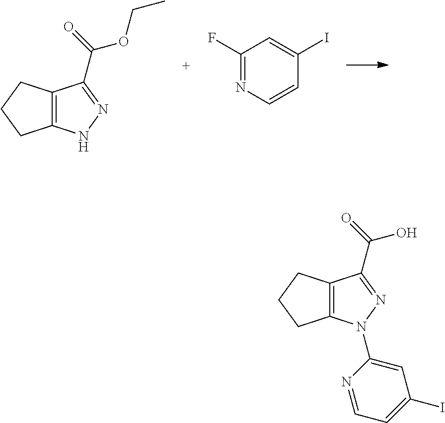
C12=C(NN=C1C(=O)OCC)CCC2.C1(F)=NC=CC(I)=C1.C12=C(N(C3=CC(I)=CC=N3)N=C1C(=O)O)CCC2
